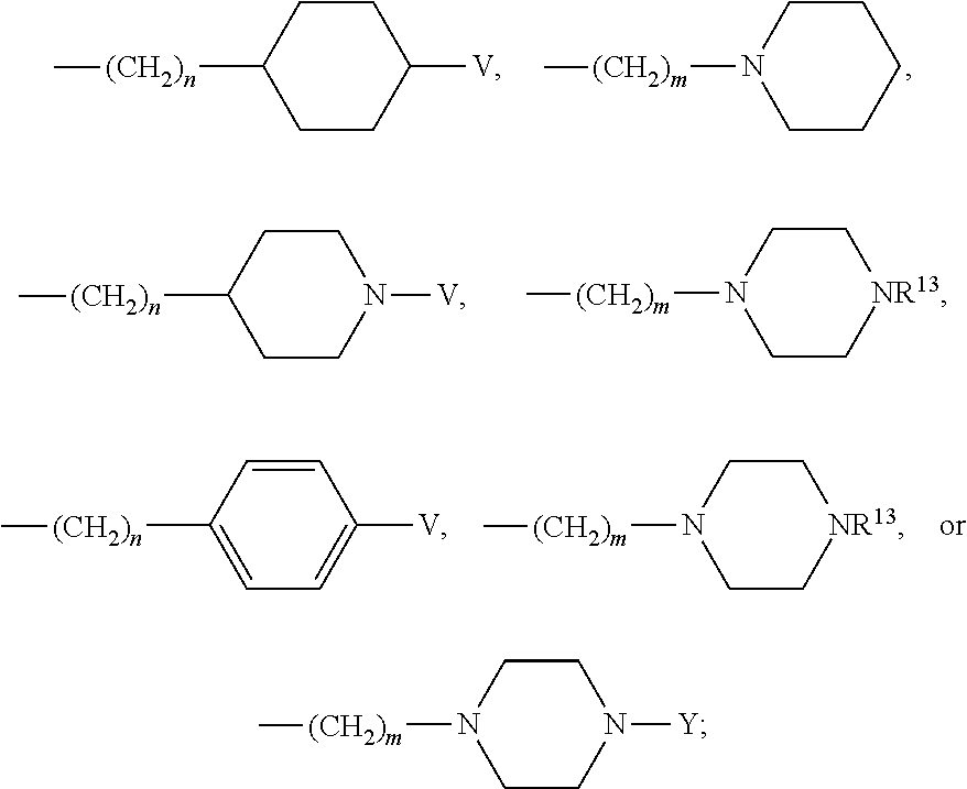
C1CC([(CH2)n]C)CCN1[V].C1CN([(CH2)m]C)CC[NR13]1.C1CN([(CH2)m]C)CCN1[Y].C1CC([(CH2)n]C)CCC1[V].C1CN([(CH2)m]C)CCC1.C1CN([(CH2)m]C)CC[NR13]1.C1=CC([(CH2)n]C)=CC=C1[V]
